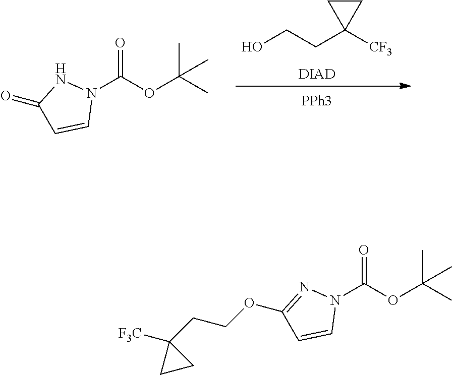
OCCC1([CF3])CC1.[DIAD].N1(C(OC(C)(C)C)=O)NC(=O)C=C1.N1(C(OC(C)(C)C)=O)N=C(OCCC2([F3C])CC2)C=C1
